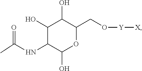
C1(O)C(NC(=O)C)C(O)OC(CO[Y][X])C1O
